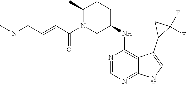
C1(C)N(C(C=CCN(C)C)=O)CC(NC2=C3C(=NC=N2)NC=C3C2C(F)(F)C2)CC1
